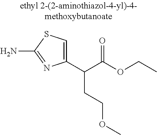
C(C(OCC)=O)(C1=CSC(N)=N1)CCOC
